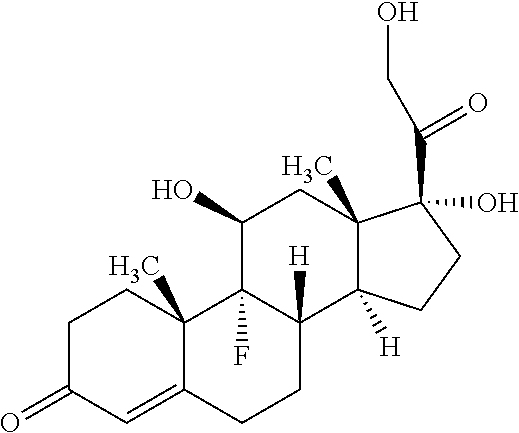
C1C(=O)C=C2C(C)(C1)C1(F)C([H])(CC2)C2([H])C(C)(CC1O)C(C(=O)CO)(O)CC2
